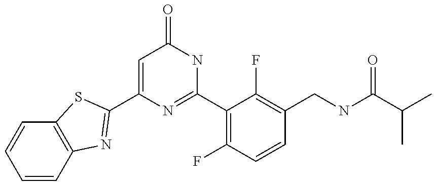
C1(C2=NC3=C(C=CC=C3)S2)=CC(=O)NC(C2=C(F)C=CC(CNC(C(C)C)=O)=C2F)=N1
